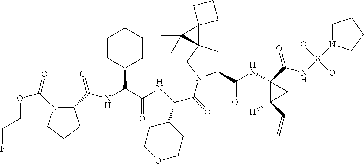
C(NC1(C(NS(=O)(=O)N2CCCC2)=O)C([H])(C=C)C1)(=O)C1CC2(CN1C(C(C1CCOCC1)NC(C(C1CCCCC1)NC(C1N(C(=O)OCCF)CCC1)=O)=O)=O)C1(C2(C)C)CCC1
